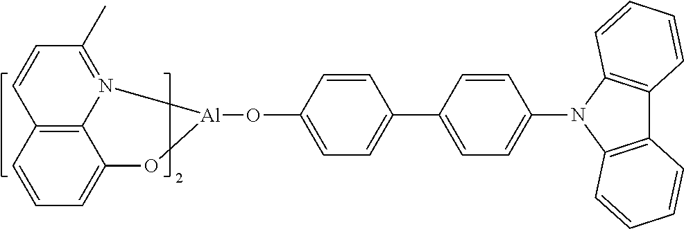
C12=C3C(=CC=C1)O[Al](OC1=CC=C(C4=CC=C(N5C6=C(C7=C5C=CC=C7)C=CC=C6)C=C4)C=C1)N3=C(C)C=C2
